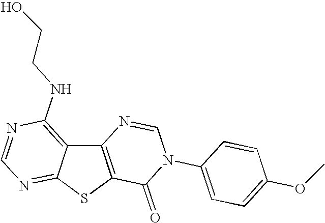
C12=C(SC3=NC=NC(NCCO)=C13)C(=O)N(C1=CC=C(OC)C=C1)C=N2
